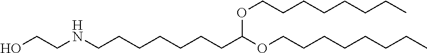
C(CC)CCCCCOC(CCCCCCCNCCO)OCCCCCCCC
